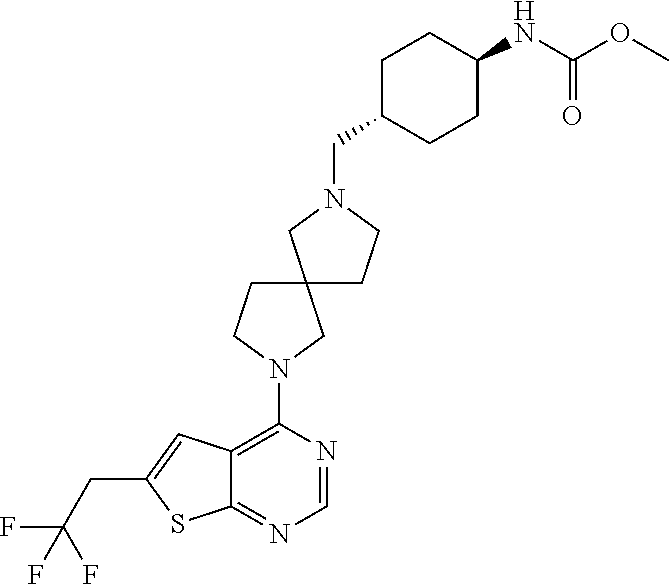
C12=C(N3CCC4(C3)CCN(CC3CCC(NC(OC)=O)CC3)C4)N=CN=C1SC(CC(F)(F)F)=C2
